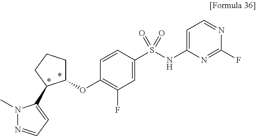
C1(S(NC2=CC=NC(F)=N2)(=O)=O)=CC(F)=C(OC2CCCC2C2=CC=NN2C)C=C1
